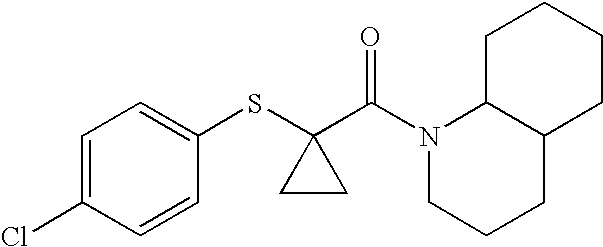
C1=C(Cl)C=CC(SC2(C(=O)N3CCCC4C3CCCC4)CC2)=C1
